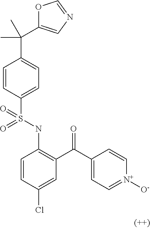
C1=CC(S(NC2=C(C(C3=CC=[N+]([O-])C=C3)=O)C=C(Cl)C=C2)(=O)=O)=CC=C1C(C)(C)C1=CN=CO1
